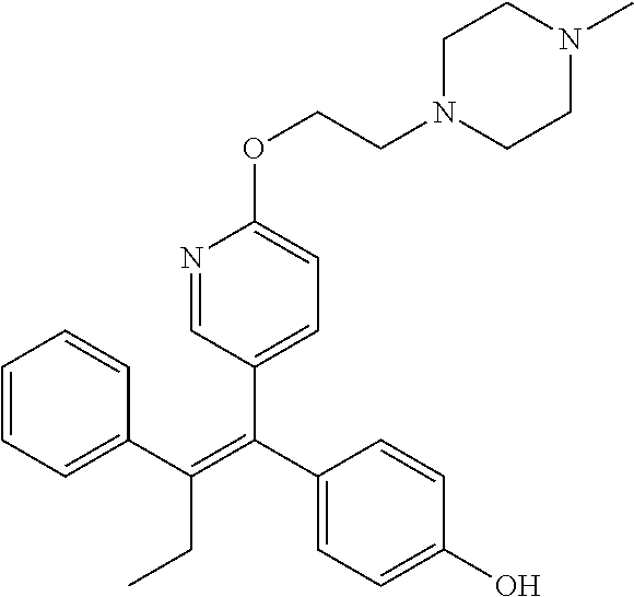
C1=CC=C(C(CC)=C(C2=CC=C(OCCN3CCN(C)CC3)N=C2)C2=CC=C(O)C=C2)C=C1
